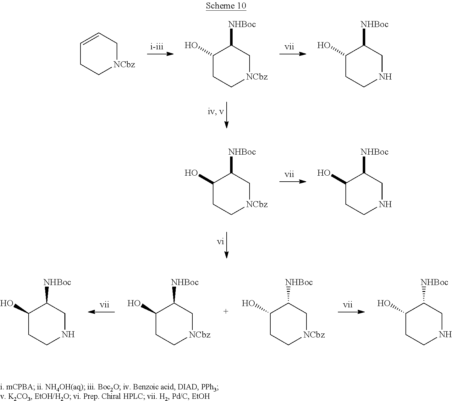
C1(O)CC[NCbz]CC1[NHBoc].C1(O)CCNCC1[NHBoc].C1=CC[NCbz]CC1.C1(O)CCNCC1[NHBoc].C1(O)CC[NCbz]CC1[NHBoc].C1(O)CC[NCbz]CC1[NHBoc].C1(O)CCNCC1[NHBoc].C1(O)CC[NCbz]CC1[NHBoc].C1(O)CCNCC1[NHBoc]
